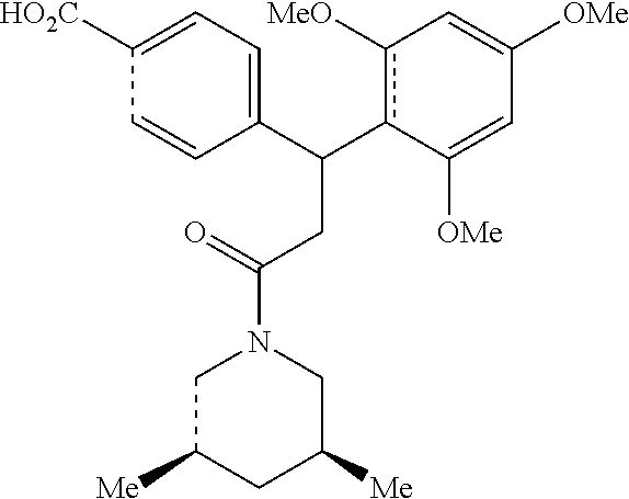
C1(C(c2c([MeO])C=C([OMe])C=C2[OMe])CC(N2CC([Me])CC([Me])C2)=O)=CC=C([HO2C])C=C1
